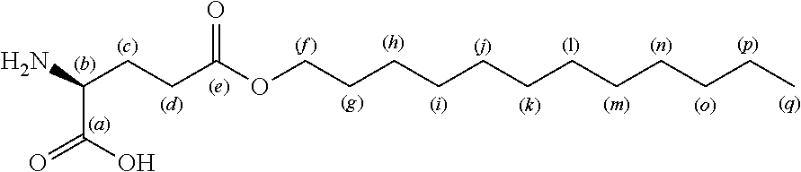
[(l)].C(C(N)CCC(OCCCCCCCCCCCC)=O)(O)=O.[(q)].[(p)].[(o)]
